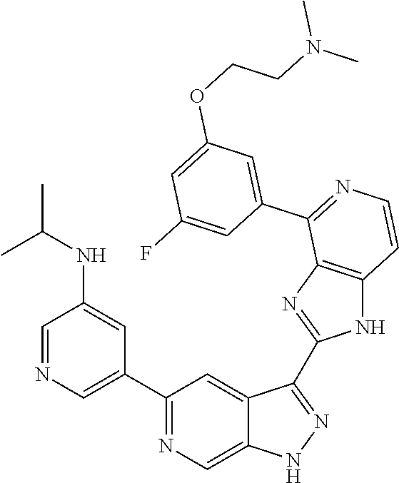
C1(C2=CN=CC(NC(C)C)=C2)=NC=C2C(=C1)C(C1=NC3=C(N1)C=CN=C3C1=CC(OCCN(C)C)=CC(F)=C1)=NN2
